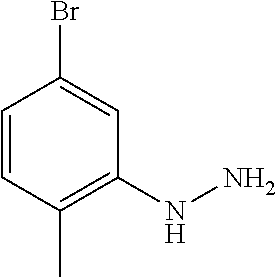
C1=CC(C)=C(NN)C=C1Br
